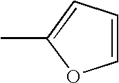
CC1=CC=CO1
